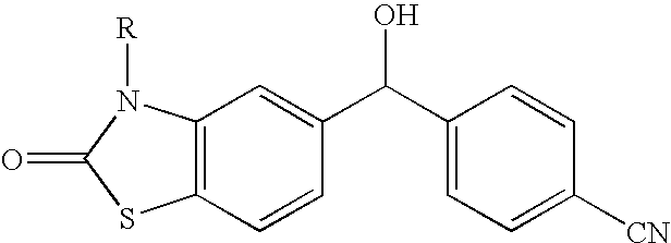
C12=C(C=CC(C(C3=CC=C([CN])C=C3)O)=C1)SC(=O)N2[R]
